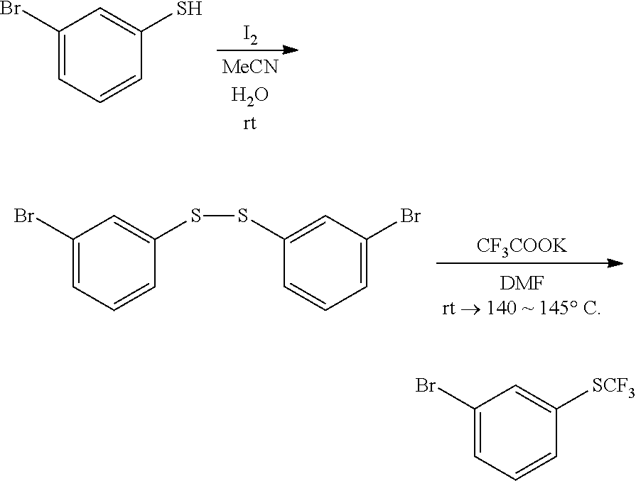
C1(Br)=CC=CC(S)=C1.[I2].C1(Br)=CC=CC(SSC2=CC(Br)=CC=C2)=C1.[CF3COOK].C1(Br)=CC=CC([SCF3])=C1
